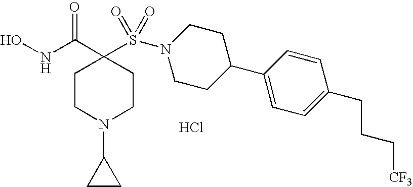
C1CN(C2CC2)CCC1(S(N1CCC(C2=CC=C(CCC[CF3])C=C2)CC1)(=O)=O)C(NO)=O.Cl
